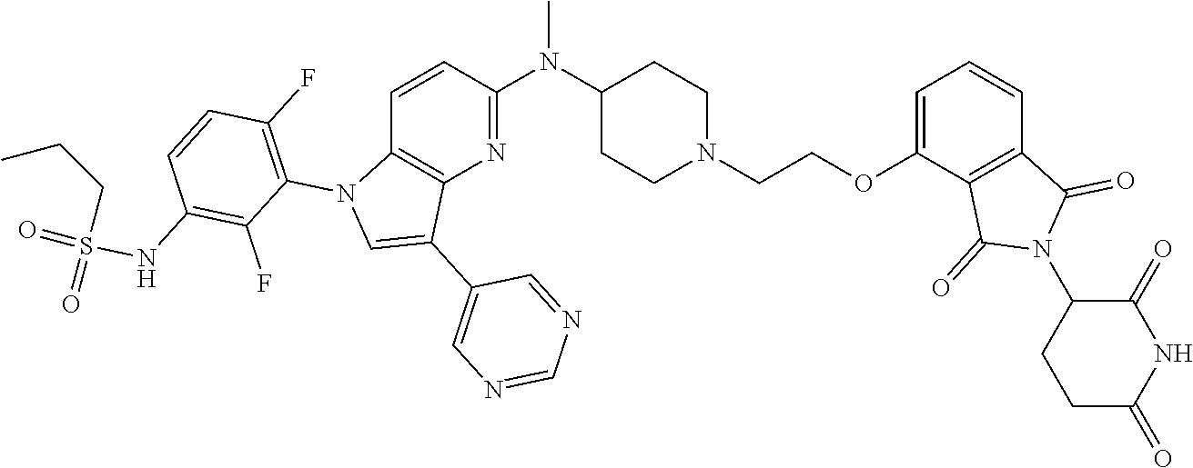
CN(C1CCN(CCOC2=CC=CC3=C2C(=O)N(C2CCC(=O)NC2=O)C3=O)CC1)C1=NC2=C(C=C1)N(C1=C(F)C=CC(NS(CCC)(=O)=O)=C1F)C=C2C1=CN=CN=C1
